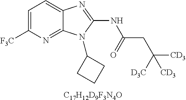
C1=C([F3C])N=C2C(=C1)N=C(NC(CC([CD3])([CD3])[D3C])=O)N2C1CCC1.[C17H12D9F3N4O]
